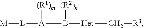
[Het](B([A]([L][M])[(R1)m])[(R2)n])C[R3]
